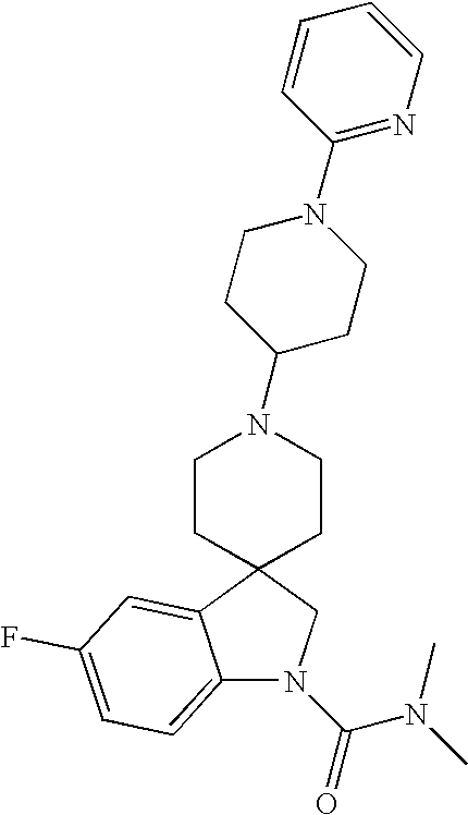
C12(CCN(C3CCN(C4=NC=CC=C4)CC3)CC1)CN(C(=O)N(C)C)C1=CC=C(F)C=C21
